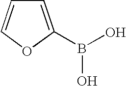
C1=C(B(O)O)OC=C1
